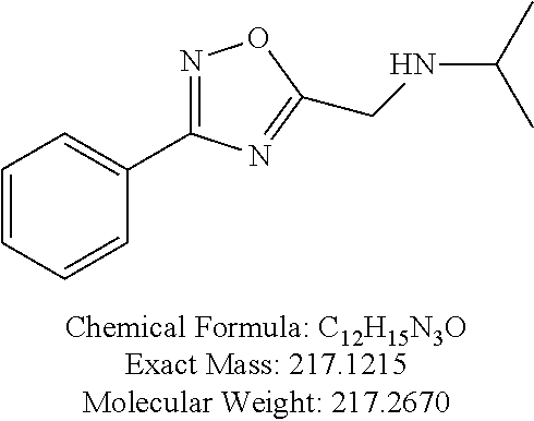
C1=CC=CC(C2=NOC(CNC(C)C)=N2)=C1
